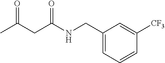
C1(CNC(CC(C)=O)=O)=CC=CC([CF3])=C1
